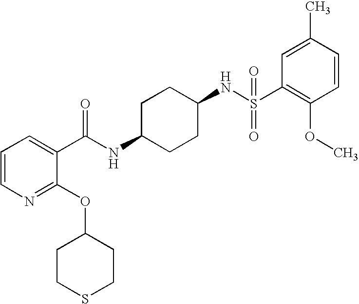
C1=CN=C(OC2CCSCC2)C(C(NC2CCC(NS(C3=C(OC)C=CC(C)=C3)(=O)=O)CC2)=O)=C1
